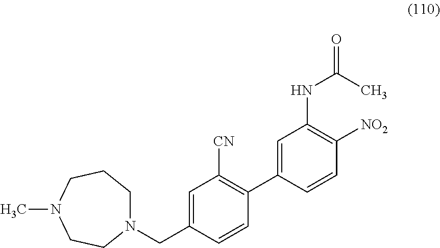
N1(CC2=CC([CN])=C(C3=CC(NC(=O)C)=C([NO2])C=C3)C=C2)CCCN(C)CC1
